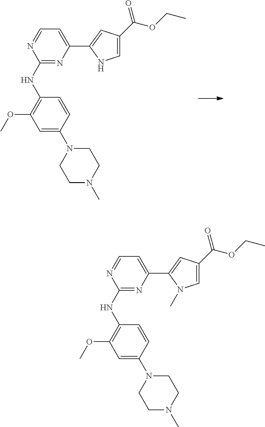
C1(NC2=C(OC)C=C(N3CCN(C)CC3)C=C2)=NC(C2=CC(C(OCC)=O)=CN2)=CC=N1.C1(NC2=C(OC)C=C(N3CCN(C)CC3)C=C2)=NC(C2=CC(C(OCC)=O)=CN2C)=CC=N1
